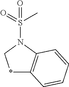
*1C2=C(N(S(C)(=O)=O)C1)C=CC=C2
